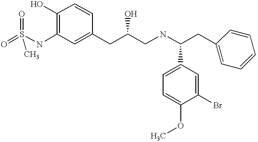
O=S(NC1=C(O)C=CC(CC(CNC(CC2=CC=CC=C2)C2=CC=C(OC)C(Br)=C2)O)=C1)(=O)C
